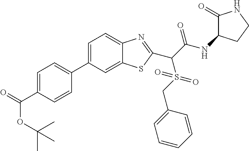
C1=C(C2=CC=C(C(OC(C)(C)C)=O)C=C2)C=C2C(=C1)N=C(C(C(NC1C(=O)NCC1)=O)S(CC1=CC=CC=C1)(=O)=O)S2
